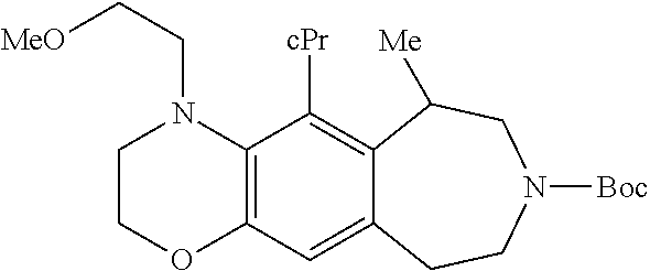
C(CN1CCOC2=C1C([cPr])=C1C(=C2)CCN([Boc])CC1[Me])[MeO]
